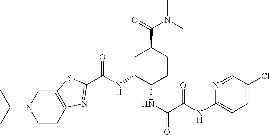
C(NC1C(NC(=O)C(NC2=CC=C(Cl)C=N2)=O)CCC(C(=O)N(C)C)C1)(=O)C1=NC2=C(S1)CN(C(C)C)CC2
